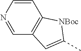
C1=CN=CC2=C1[NBoc]C(C)=C2
